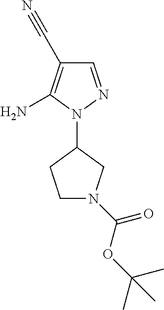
C1=NN(C2CCN(C(OC(C)(C)C)=O)C2)C(N)=C1C#N
